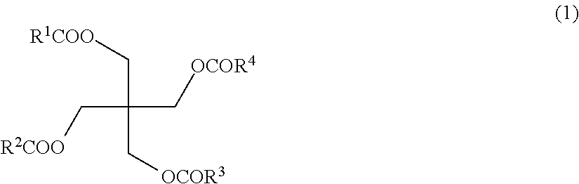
[R1COO]CC(C[R2COO])(C[OCOR4])C[OCOR3]
